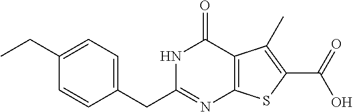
C1(CC)=CC=C(CC2=NC3=C(C(=O)N2)C(C)=C(C(O)=O)S3)C=C1
